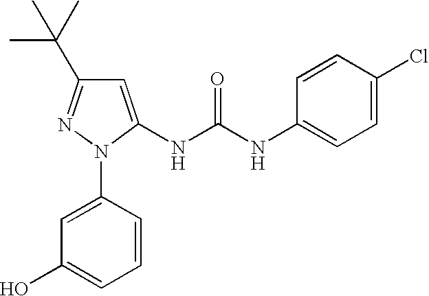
C1(O)=CC=CC(N2C(NC(=O)NC3=CC=C(Cl)C=C3)=CC(C(C)(C)C)=N2)=C1
